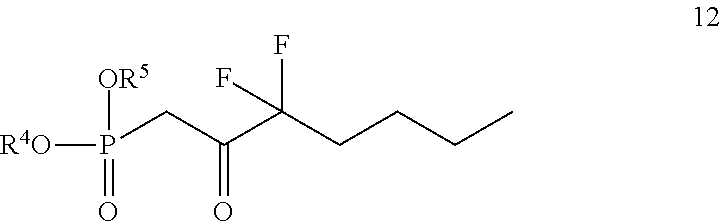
[R4O]P(CC(=O)C(CCCC)(F)F)(=O)[OR5]
